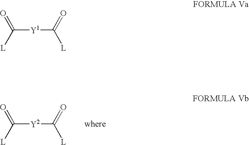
C([Y2]C([L])=O)([L])=O.C([Y1]C([L])=O)([L])=O
